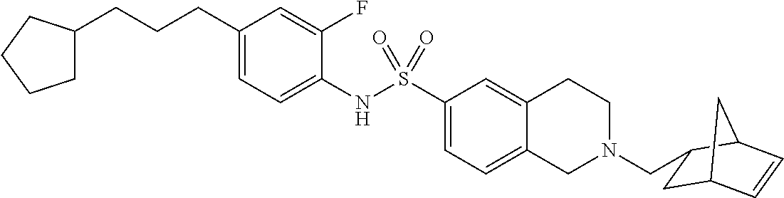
C1(CCCC2CCCC2)=CC=C(NS(C2=CC=C3C(=C2)CCN(CC2CC4C=CC2C4)C3)(=O)=O)C(F)=C1
